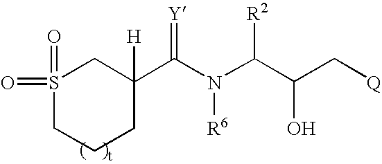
S1(=O)(=O)CCCC([H])(C(N([R6])C(C(O)C[Q])[R2])=[Y])C1
